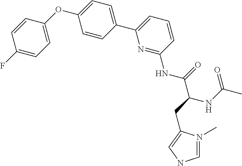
C1=CC(OC2=CC=C(C3=CC=CC(NC(C(CC4=CNC=N4C)NC(C)=O)=O)=N3)C=C2)=CC=C1F
